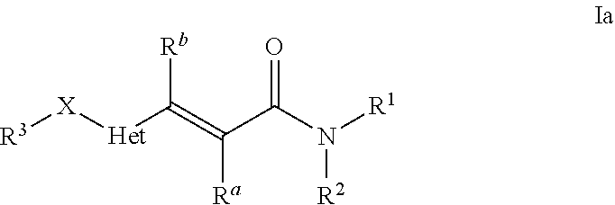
[R3][X][Het]C(=C(C(N([R1])[R2])=O)[Ra])[Rb]
